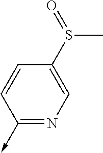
C1(->C)=NC=C(S(C)=O)C=C1
